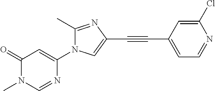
C1(=O)N(C)C=NC(N2C(C)=NC(C#CC3=CC=NC(Cl)=C3)=C2)=C1
